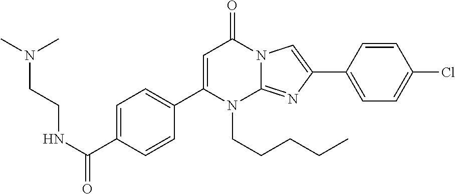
C1(C2=CC=C(C(NCCN(C)C)=O)C=C2)=CC(=O)N2C(=NC(C3=CC=C(Cl)C=C3)=C2)N1CCCCC
